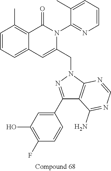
C1=CC=C2C(=C1C)C(=O)N(C1=NC=CC=C1C)C(CN1N=C(C3=CC(O)=C(F)C=C3)C3=C1N=CN=C3N)=C2
